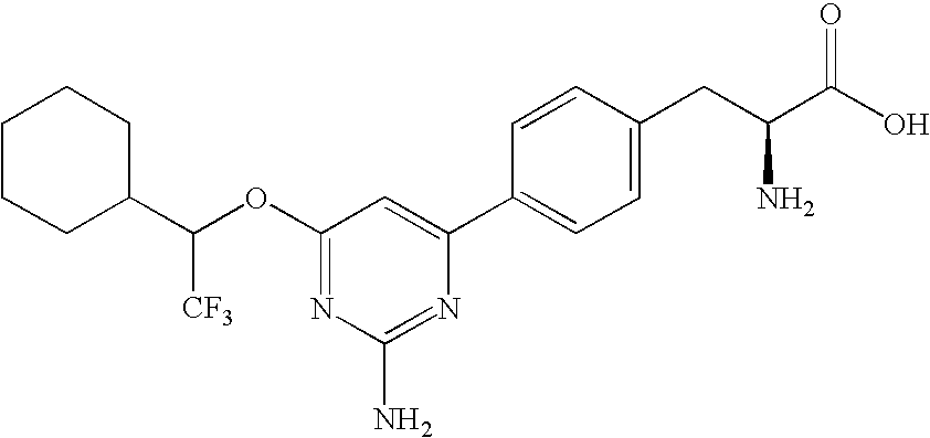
C1CCC(C(OC2=NC(N)=NC(C3=CC=C(CC(C(O)=O)N)C=C3)=C2)[CF3])CC1
